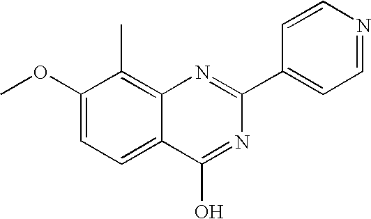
C1(OC)=CC=C2C(=C1C)N=C(C1=CC=NC=C1)N=C2O
